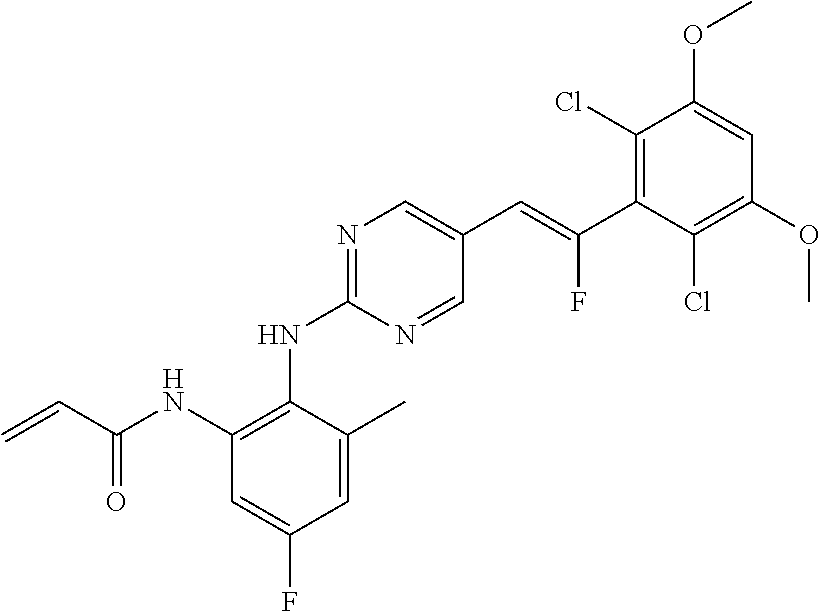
N1=C(NC2=C(NC(C=C)=O)C=C(F)C=C2C)N=CC(C=C(C2=C(Cl)C(OC)=CC(OC)=C2Cl)F)=C1
